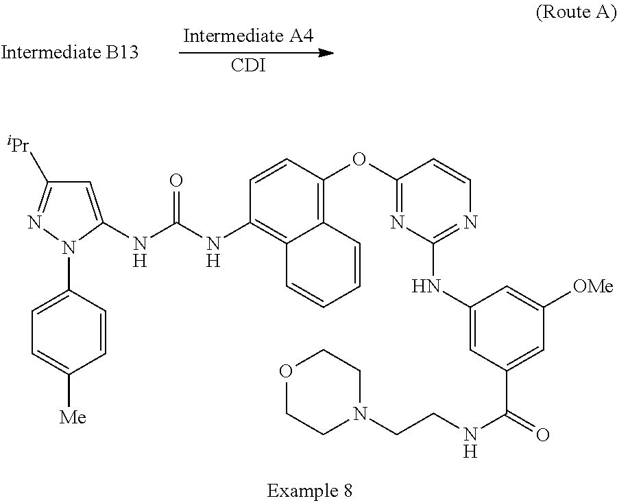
[CDI].C1=C(NC(NC2=C3C(=C(OC4=NC(NC5=CC(C(=O)NCCN6CCOCC6)=CC([OMe])=C5)=NC=C4)C=C2)C=CC=C3)=O)N(C2=CC=C([Me])C=C2)N=C1[iPr]
